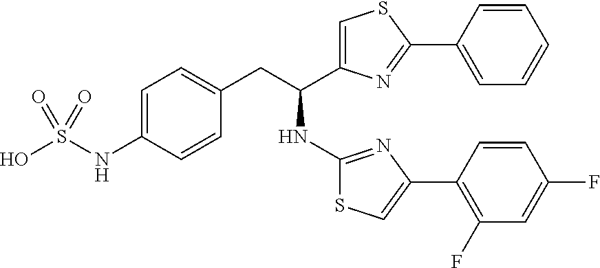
C1=C(NS(O)(=O)=O)C=CC(CC(NC2=NC(C3=C(F)C=C(F)C=C3)=CS2)C2=CSC(C3=CC=CC=C3)=N2)=C1
